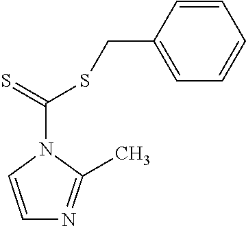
C1=CN(C(=S)SCC2=CC=CC=C2)C(C)=N1
